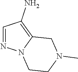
C1=NN2C(=C1N)CN(C)CC2
